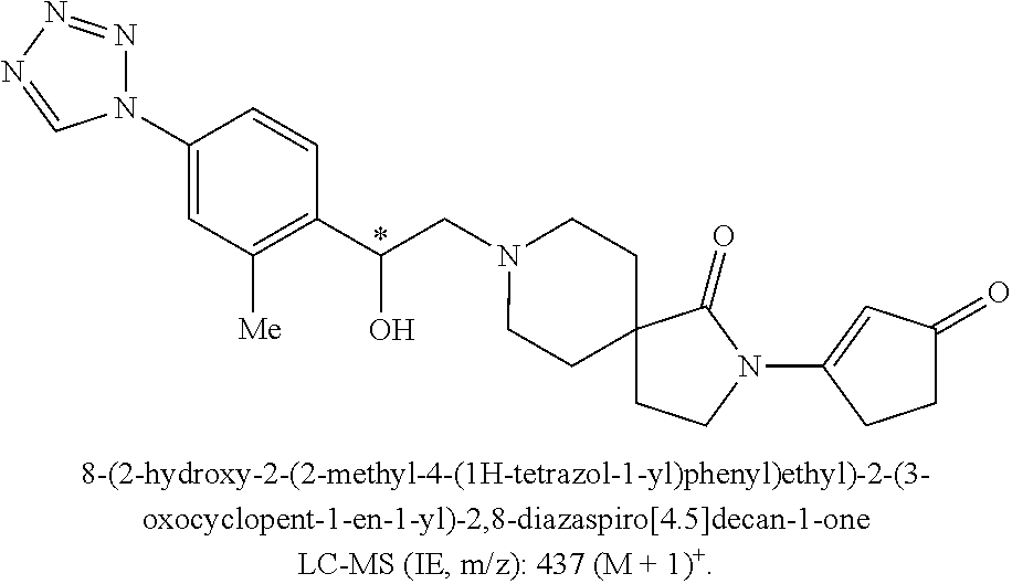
*.C1=C(N2N=NN=C2)C=CC(C(O)CN2CCC3(CC2)CCN(C2=CC(=O)CC2)C3=O)=C1[Me]
